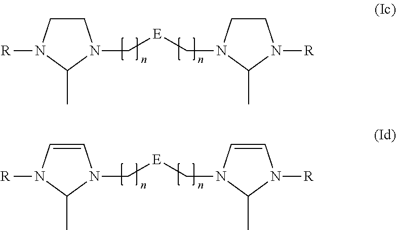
C1CN([R])C(C)N1C[E]CN1CCN([R])C1C.C1=CN([R])C(C)N1C[E]CN1C=CN([R])C1C
